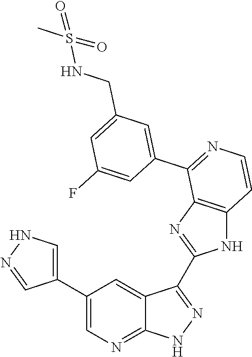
C1(C2=CN=C3C(=C2)C(C2=NC4=C(N2)C=CN=C4C2=CC(CNS(C)(=O)=O)=CC(F)=C2)=N[N H]3)=CNN=C1
